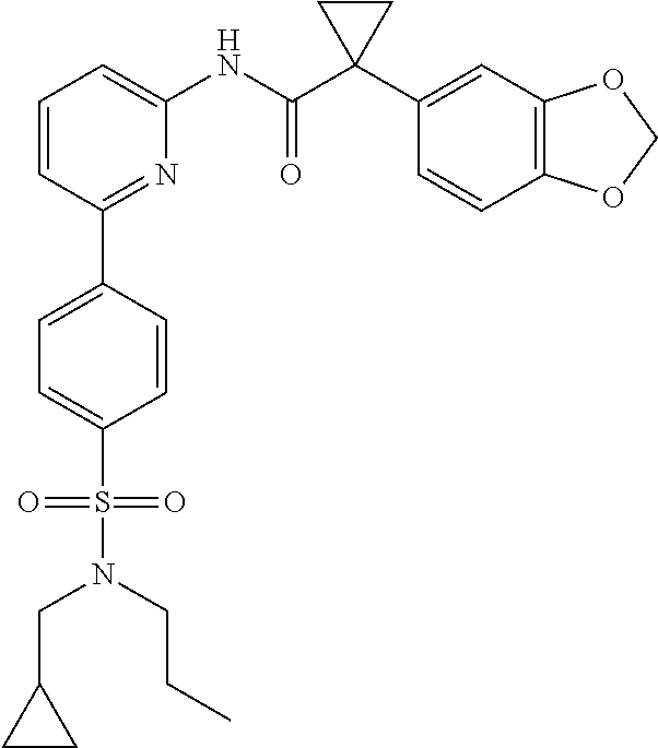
C1=CC(C2=CC=C(S(N(CC3CC3)CCC)(=O)=O)C=C2)=NC(NC(C2(C3=CC4=C(C=C3)OCO4)CC2)=O)=C1
